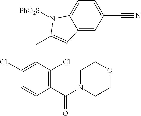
C1(Cl)=C(CC2=CC3=CC(C#N)=CC=C3N2[PhO2S])C(Cl)=C(C(N2CCOCC2)=O)C=C1
